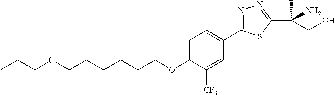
C(CCCCCOC1=CC=C(C2=NN=C(C(C)(N)CO)S2)C=C1[CF3])OCCC
